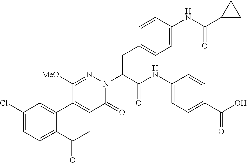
C1(Cl)=CC=C(C(C)=O)C(C2=CC(=O)N(C(CC3=CC=C(NC(=O)C4CC4)C=C3)C(NC3=CC=C(C(O)=O)C=C3)=O)N=C2[MeO])=C1
